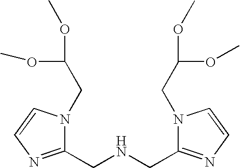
C1(CNCC2=NC=CN2CC(OC)OC)=NC=CN1CC(OC)OC
